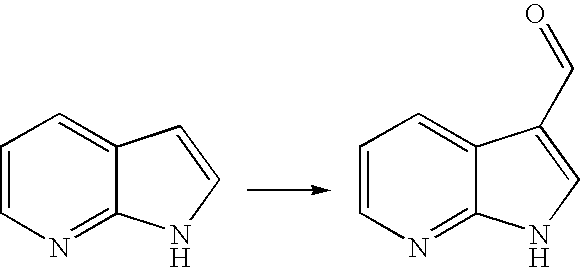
C1=CN=C2C(=C1)C=CN2.C1=CN=C2C(=C1)C(C=O)=CN2
